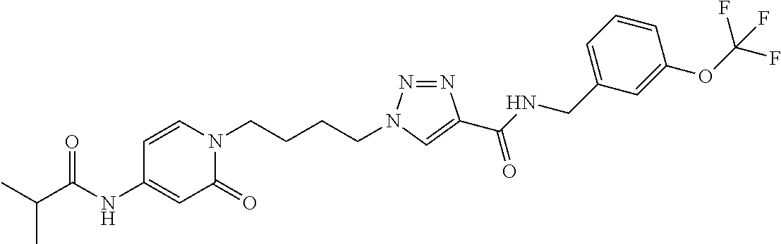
C(C(NC1=CC(=O)N(CCCCN2N=NC(C(NCC3=CC=CC(OC(F)(F)F)=C3)=O)=C2)C=C1)=O)(C)C
